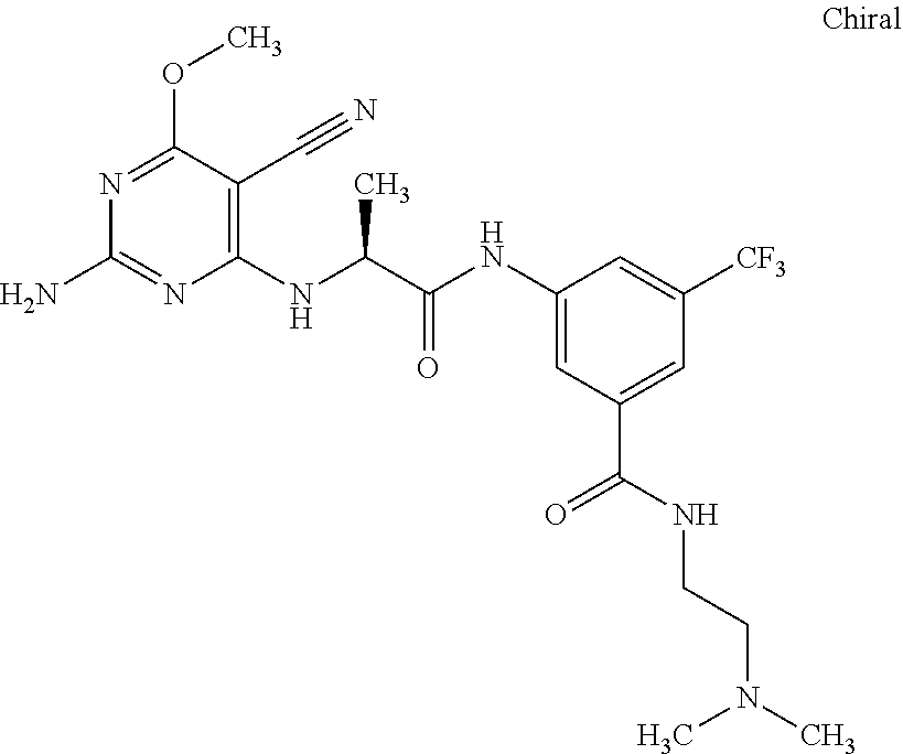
C1(NC(C(NC2=CC(C(=O)NCCN(C)C)=CC([CF3])=C2)=O)C)=C(C#N)C(OC)=NC(N)=N1
